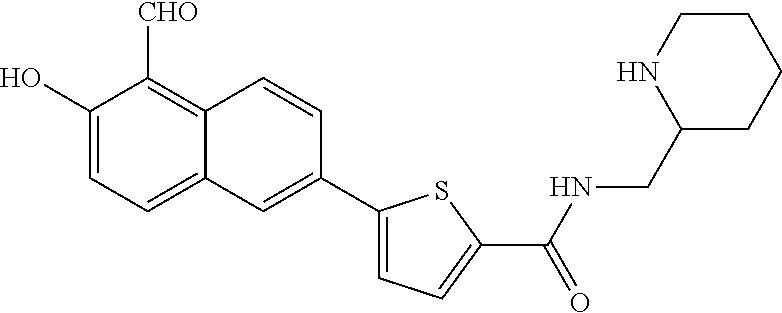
C1(O)=CC=C2C(=C1[CHO])C=CC(C1=CC=C(C(NCC3CCCCN3)=O)S1)=C2
